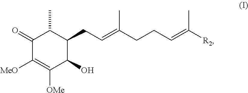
C1(=O)C([MeO])=C([OMe])C(O)C(CC=C(C)CCC=C([R2])C)C1C
